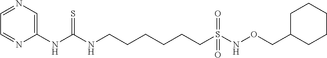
C(CCCCS(=O)(NOCC1CCCCC1)=O)CNC(NC1=CN=CC=N1)=S
